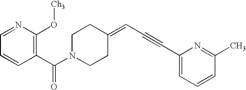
C1=NC(O[Ch3])=C(C(N2CCC(=CC#CC3=CC=CC(C)=N3)CC2)=O)C=C1
